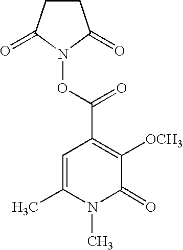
C1=C(C)N(C)C(=O)C([OCH3])=C1C(ON1C(=O)CCC1=O)=O
